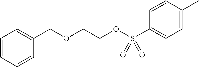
C1=CC=CC(COCCOS(C2=CC=C(C)C=C2)(=O)=O)=C1
